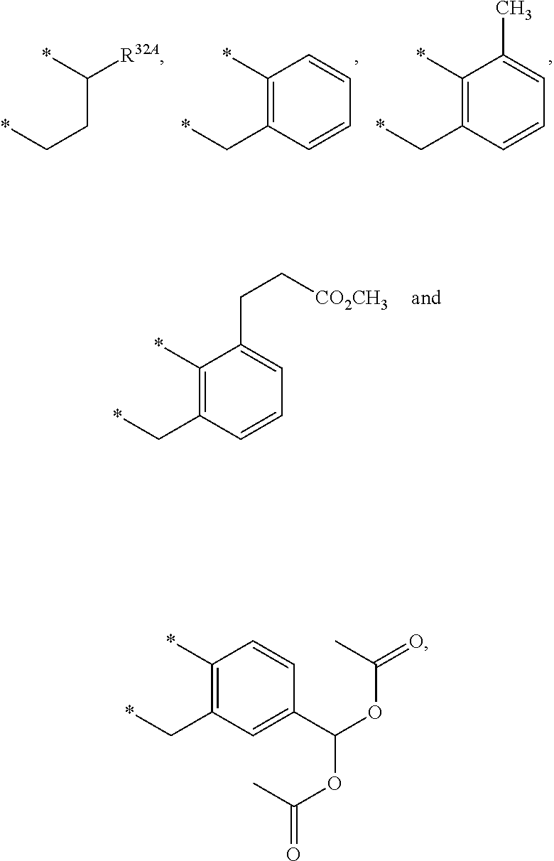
*CC1=C(*)C(C)=CC=C1.*CC1=C(*)C=CC=C1.*CCC(*)[R32A].*CC1=C(*)C(CC[CO2CH3])=CC=C1.*CC1=C(*)C=CC(C(OC(=O)C)OC(=O)C)=C1
